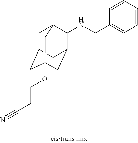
C1C2CC3(OCCC#N)CC(C(NCC4=CC=CC=C4)C1C3)C2
